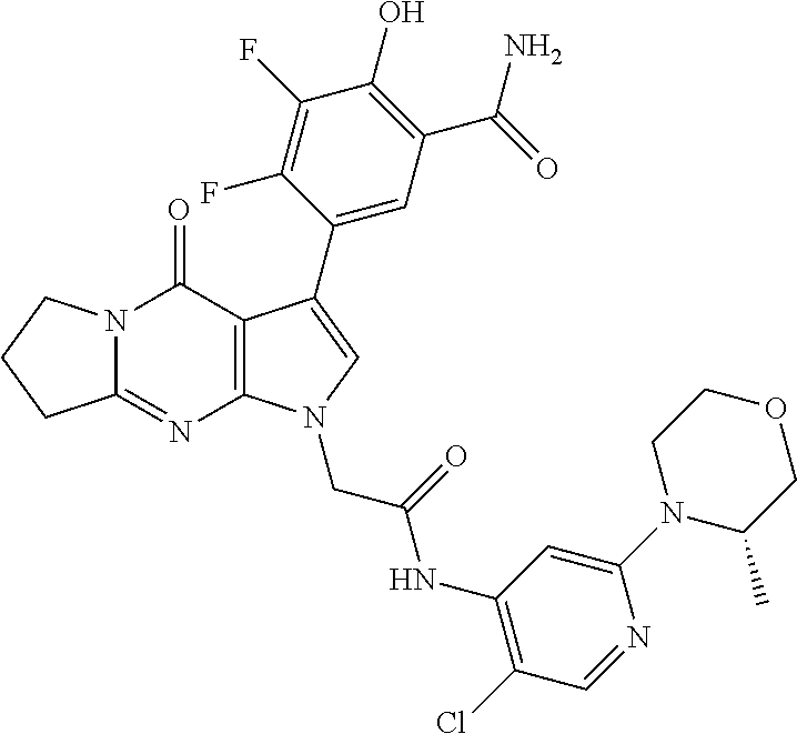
C12=NC3=C(C(=O)N1CCC2)C(C1=CC(C(N)=O)=C(O)C(F)=C1F)=CN3CC(NC1=C(Cl)C=NC(N2C(C)COCC2)=C1)=O
